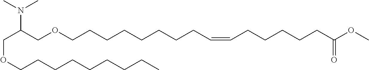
C(C(COCCCCCCCCC=CCCCCCC(OC)=O)N(C)C)OCCCCCCCCC
